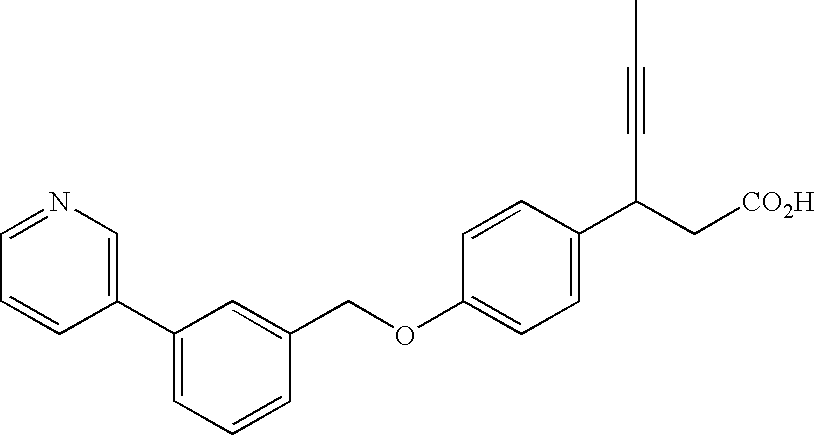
C1(C2=CN=CC=C2)=CC=CC(COC2=CC=C(C(C#CC)C[CO2H])C=C2)=C1
